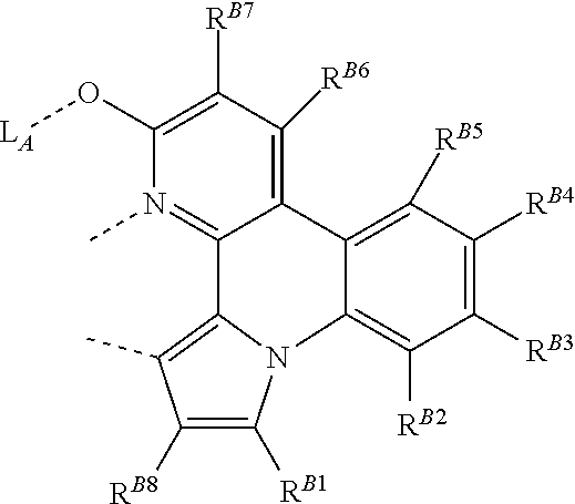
C1(O[LA])=C([RB7])C([RB6])=C2C3=C([RB5])C([RB4])=C([RB3])C([RB2])=C3N3C(=C(C)C([RB8])=C3[RB1])C2=N1C
